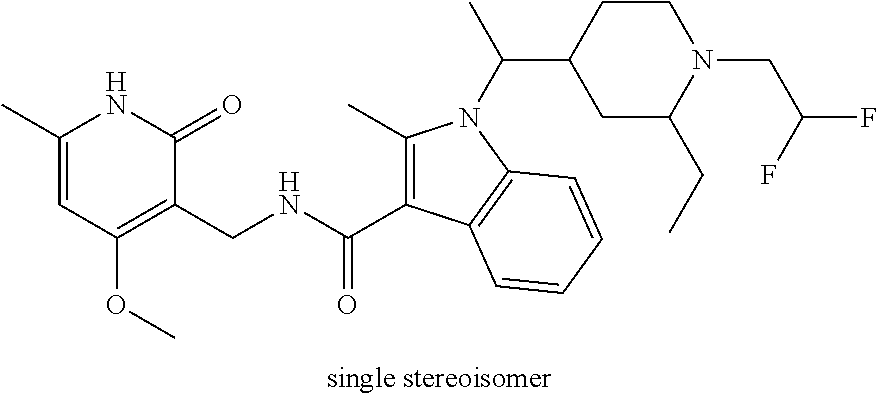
C1(C)=CC(OC)=C(CNC(C2=C(C)N(C(C)C3CCN(CC(F)F)C(CC)C3)C3=C2C=CC=C3)=O)C(=O)N1
